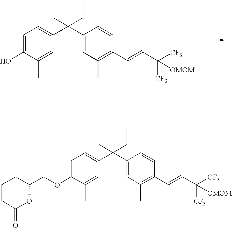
C1=C(O)C(C)=CC(C(C2=CC(C)=C(C=CC([CF3])([CF3])[OMOM])C=C2)(CC)CC)=C1.C1=C(OCC2OC(=O)CCC2)C(C)=CC(C(C2=CC(C)=C(C=CC([CF3])([CF3])[OMOM])C=C2)(CC)CC)=C1
